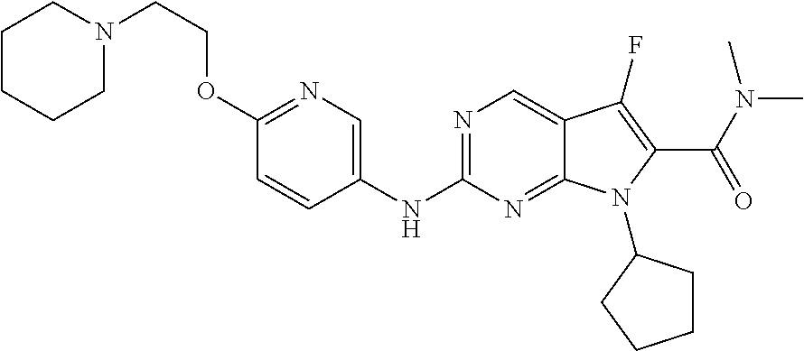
N1=C(NC2=CN=C(OCCN3CCCCC3)C=C2)N=C2C(=C1)C(F)=C(C(N(C)C)=O)N2C1CCCC1
